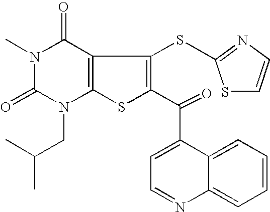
N1(C)C(=O)N(CC(C)C)C2=C(C1=O)C(SC1=NC=CS1)=C(C(C1=CC=NC3=CC=CC=C13)=O)S2
